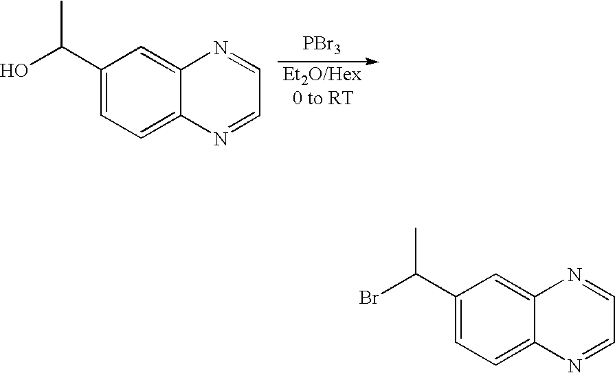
C12=CC(C(C)Br)=CC=C1N=CC=N2.C12=CC(C(C)O)=CC=C1N=CC=N2.[PBr3]
